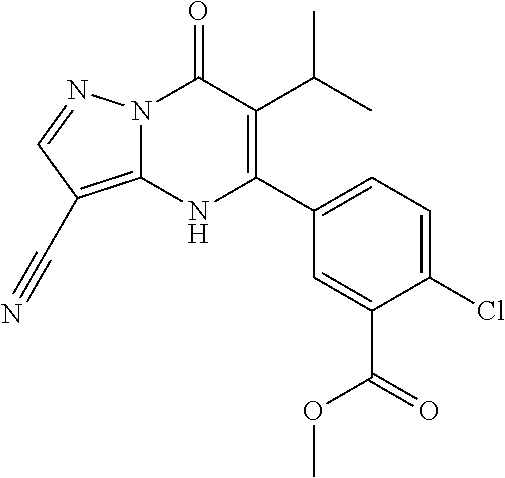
N12C(=C(C#N)C=N1)NC(C1=CC=C(Cl)C(C(=O)OC)=C1)=C(C(C)C)C2=O
